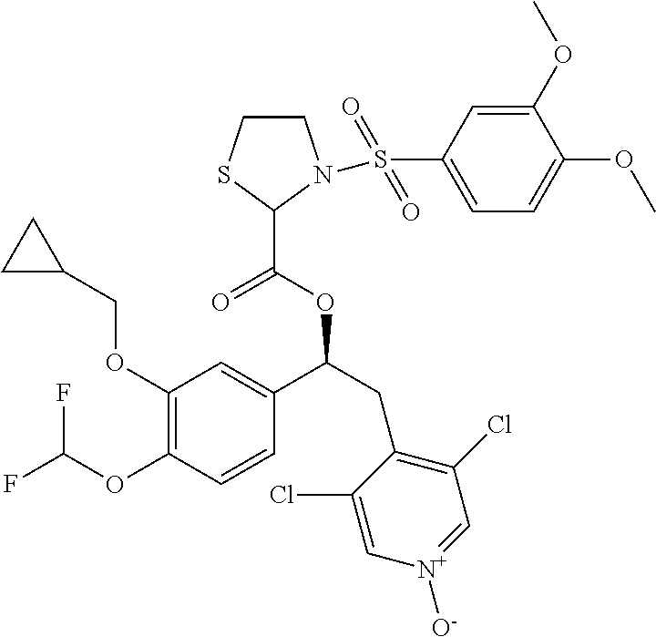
C1(OCC2CC2)=C(OC(F)F)C=CC(C(CC2=C(Cl)C=[N+]([O-])C=C2Cl)OC(=O)C2SCCN2S(C2=CC=C(OC)C(OC)=C2)(=O)=O)=C1
